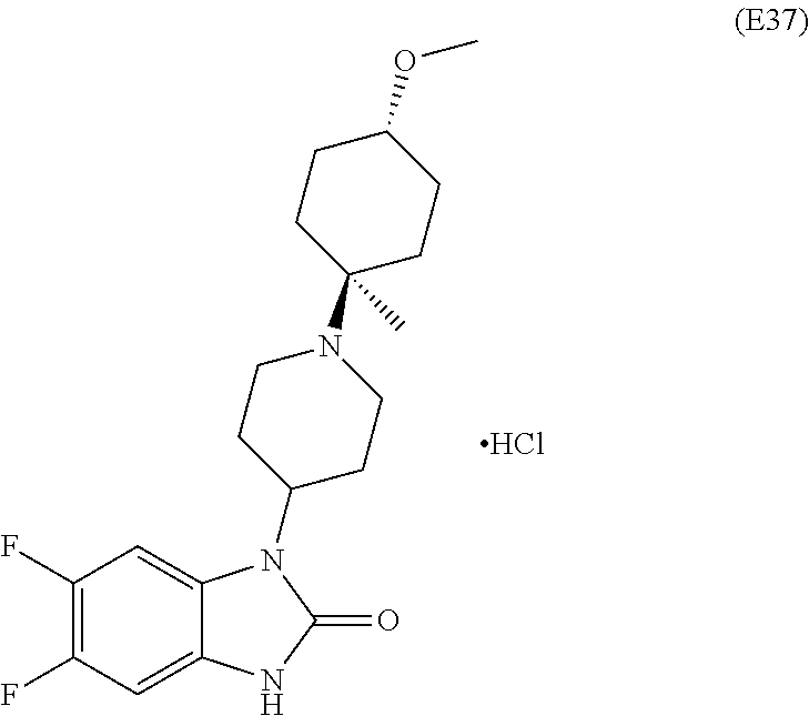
C1(F)=C(F)C=C2C(=C1)N(C1CCN(C3(C)CCC(OC)CC3)CC1)C(=O)N2.Cl
